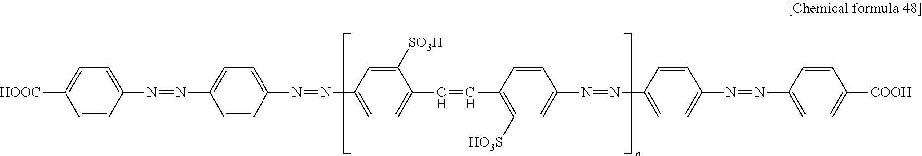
C1=CC(N=NC2=CC=C(N=NC3=CC=C(C=CC4=C([HO3S])C=C(N=NC5=CC=C(N=NC6=CC=C([COOH])C=C6)C=C5)C=C4)C([SO3H])=C3)C=C2)=CC=C1[HOOC]
